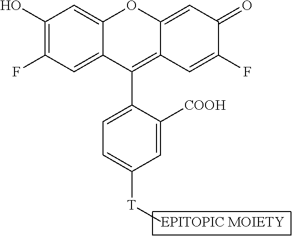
OC1=C(F)C=C2C(=C1)OC1=CC(=O)C(F)=CC1=C2C1=CC=C([T]C)C=C1[COOH].[EPITOPIC MOIETY]
